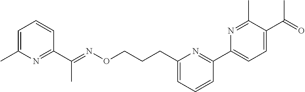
C1=C(C)N=C(C(=NOCCCC2=CC=CC(C3=CC=C(C(=O)C)C(C)=N3)=N2)C)C=C1
